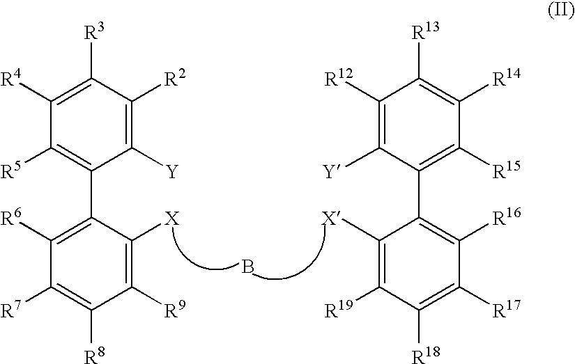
C1(C2=C([R6])C([R7])=C([R8])C([R9])=C2[X])=C([R5])C([R4])=C([R3])C([R2])=C1[Y].C1(C2=C([R16])C([R17])=C([R18])C([R19])=C2[X])=C([R15])C([R14])=C([R13])C([R12])=C1[Y].B
